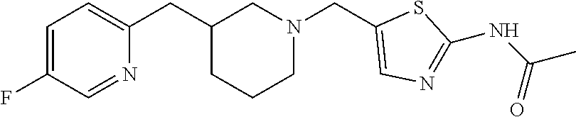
C1=C(F)C=NC(CC2CCCN(CC3=CN=C(NC(C)=O)S3)C2)=C1
